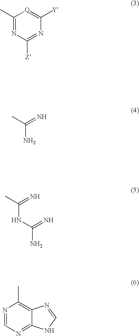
C1(C)=NC([Z])=NC([Y])=[Q]1.C(N)(C)=N.C(NC(N)=N)(C)=N.N1=CN=C2C(=C1C)N=CN2
